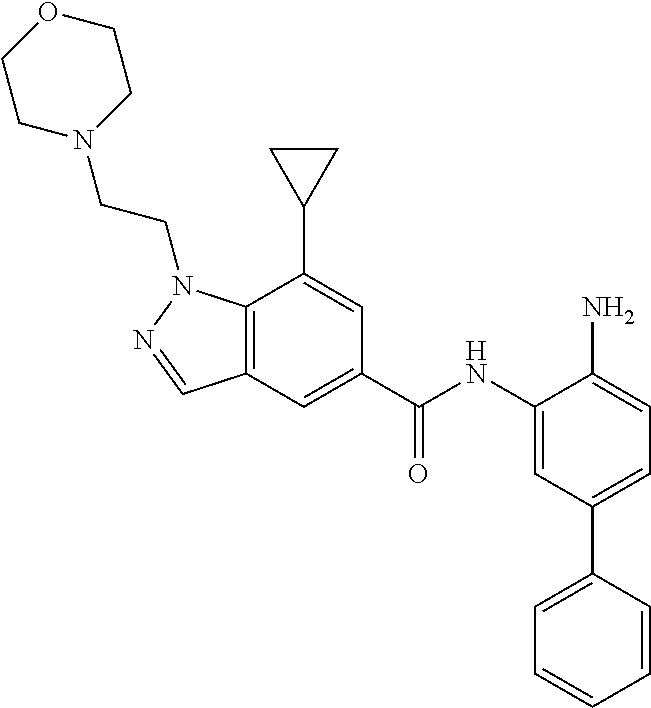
C12=C(C(C3CC3)=CC(C(NC3=CC(C4=CC=CC=C4)=CC=C3N)=O)=C1)N(CCN1CCOCC1)N=C2
